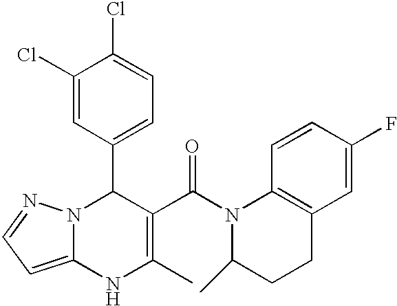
C1(Cl)=CC(C2N3C(=CC=N3)NC(C)=C2C(=O)N2C(C)CCC3=C2C=CC(F)=C3)=CC=C1Cl
